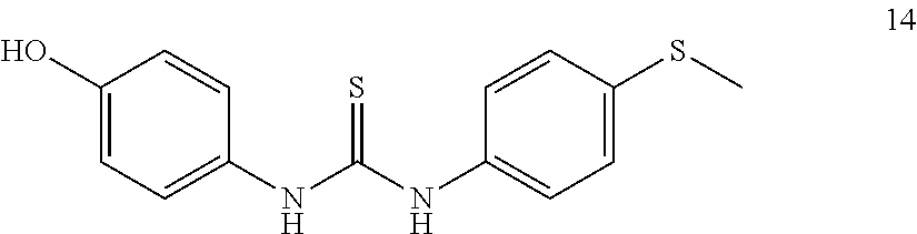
C1(O)=CC=C(NC(NC2=CC=C(SC)C=C2)=S)C=C1
